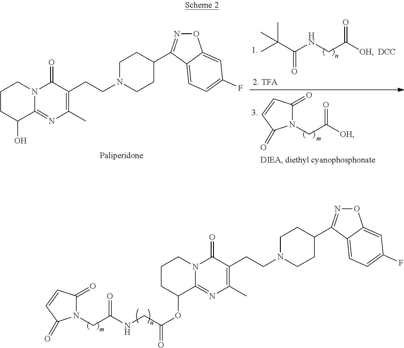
[OH]C(CN1C(=O)C=CC1=O)=O.C1CC(O)C2=NC(C)=C(CCN3CCC(C4=NOC5=CC(F)=CC=C45)CC3)C(=O)N2C1.C(C(NCC([OH])=O)=O)(C)(C)C.[DCC].C1CC(OC(CNC(CN2C(=O)C=CC2=O)=O)=O)C2=NC(C)=C(CCN3CCC(C4=NOC5=CC(F)=CC=C45)CC3)C(=O)N2C1
